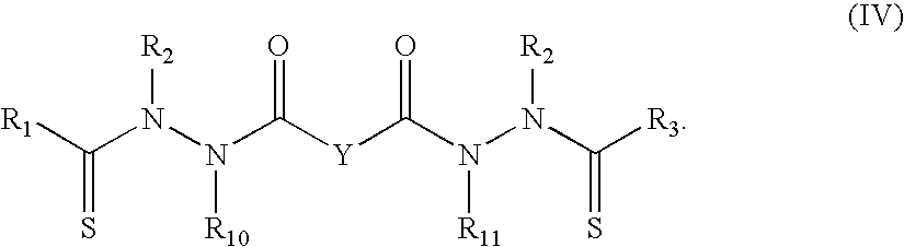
C(=S)([R1])N(N(C([Y]C(N(N(C([R3])=S)[R2])[R11])=O)=O)[R10])[R2]
